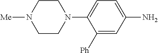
C1([Ph])=CC(N)=CC=C1N1CCN([Me])CC1
